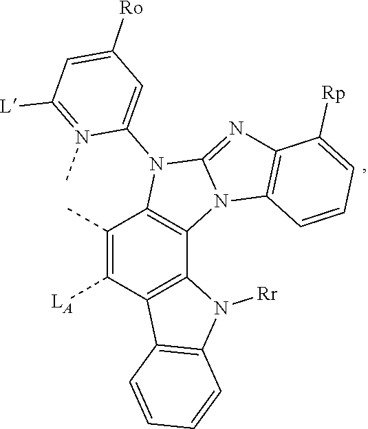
C1([L])=N(C)C(N2C3=NC4=C(C=CC=C4[Rp])N3C3=C2C(C)=C([LA])C2=C3N([Rr])C3=C2C=CC=C3)=CC([Ro])=C1
